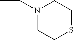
N1(CC)CCSCC1
